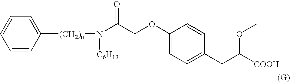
C1=CC([(CH2)n]N(C(COC2=CC=C(CC([COOH])OCC)C=C2)=O)[C6H13])=CC=C1
